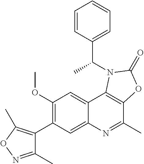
C1(C)=NOC(C)=C1C1=C(OC)C=C2C(=C1)N=C(C)C1=C2N(C(C2=CC=CC=C2)C)C(=O)O1
